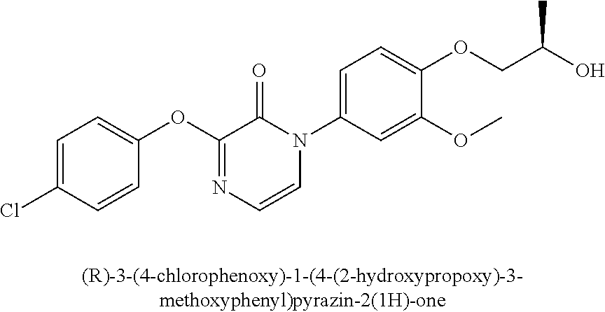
C1=C(Cl)C=CC(OC2=NC=CN(C3=CC=C(OCC(O)C)C(OC)=C3)C2=O)=C1
